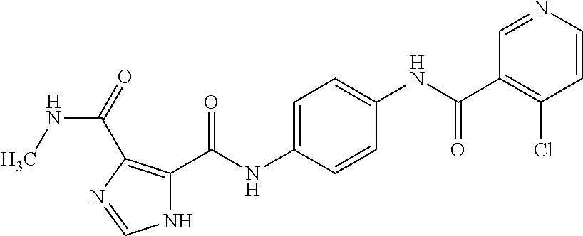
N1C(C(NC2=CC=C(NC(C3=C(Cl)C=CN=C3)=O)C=C2)=O)=C(C(NC)=O)N=C1
